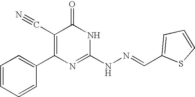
C1=CC(C2=C(C#N)C(=O)NC(NN=CC3=CC=CS3)=N2)=CC=C1
